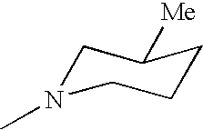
C1N(C)CCCC1[Me]
